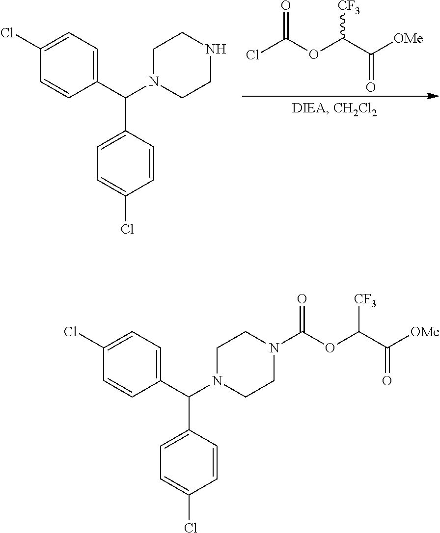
C1(Cl)=CC=C(C(N2CCNCC2)C2=CC=C(Cl)C=C2)C=C1.ClC(OC(C([OMe])=O)[CF3])=O.C1(Cl)=CC=C(C(N2CCN(C(OC(C(=O)[OMe])[CF3])=O)CC2)C2=CC=C(Cl)C=C2)C=C1
